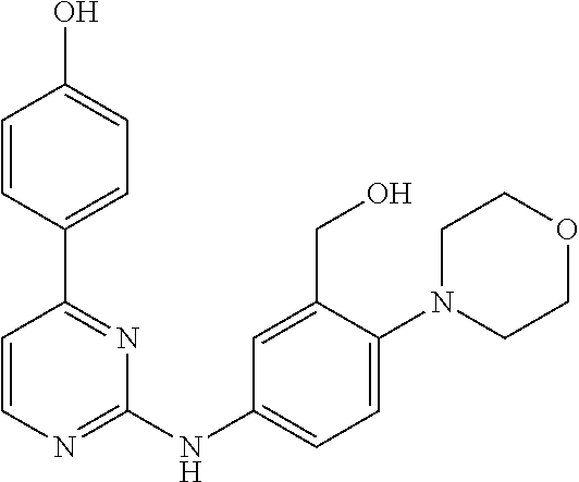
C1=CC(C2=NC(NC3=CC=C(N4CCOCC4)C(CO)=C3)=NC=C2)=CC=C1O
